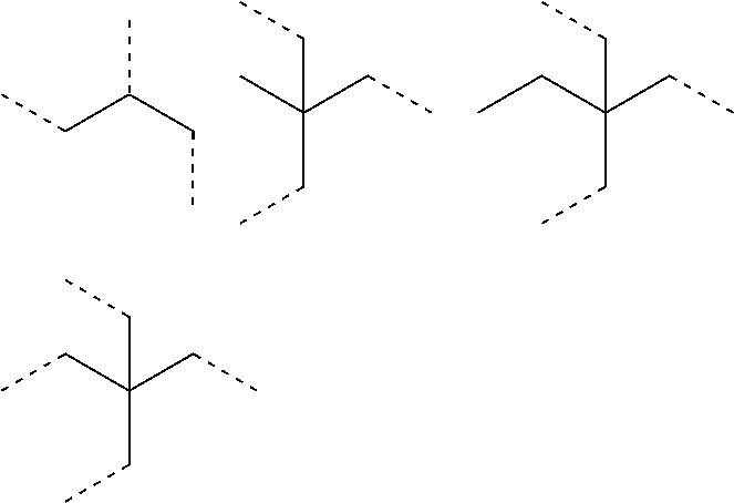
CCC(CC)C.CCC(C)(CC)CC.CCC(CC)(CC)CC.CCC(CC)(CC)CC
